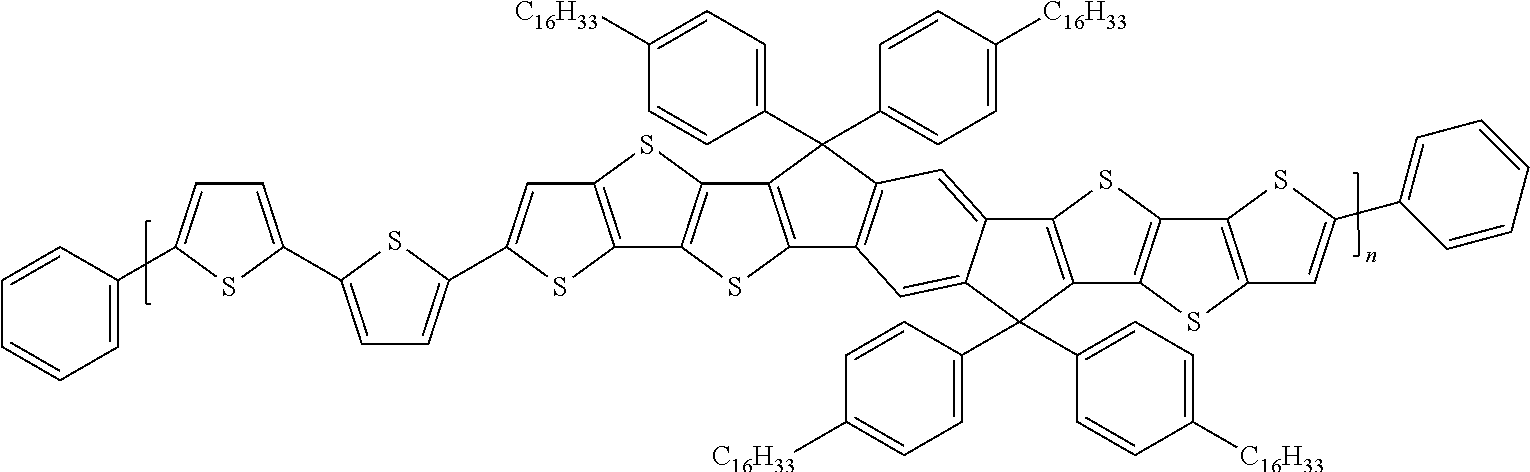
C12=C(SC3=C1SC1=C3C(C3=CC=C([C16H33])C=C3)(C3=CC=C([C16H33])C=C3)C3=C1C=C1C(=C3)C3=C(C1(C1=CC=C([C16H33])C=C1)C1=CC=C([C16H33])C=C1)C1=C(S3)C3=C(S1)C=C(C1=CC=CC=C1)S3)C=C(C1=CC=C(C3=CC=C(C4=CC=CC=C4)S3)S1)S2
